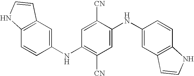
C1(NC2=C([CN])C=C(NC3=CC4=C(C=C3)NC=C4)C([CN])=C2)=CC2=C(C=C1)NC=C2
